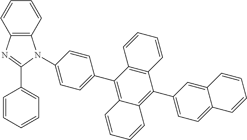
C12=C(C3=CC=C(N4C5=C(C=CC=C5)N=C4C4=CC=CC=C4)C=C3)C3=C(C=CC=C3)C(C3=CC=C4C(=C3)C=CC=C4)=C1C=CC=C2
